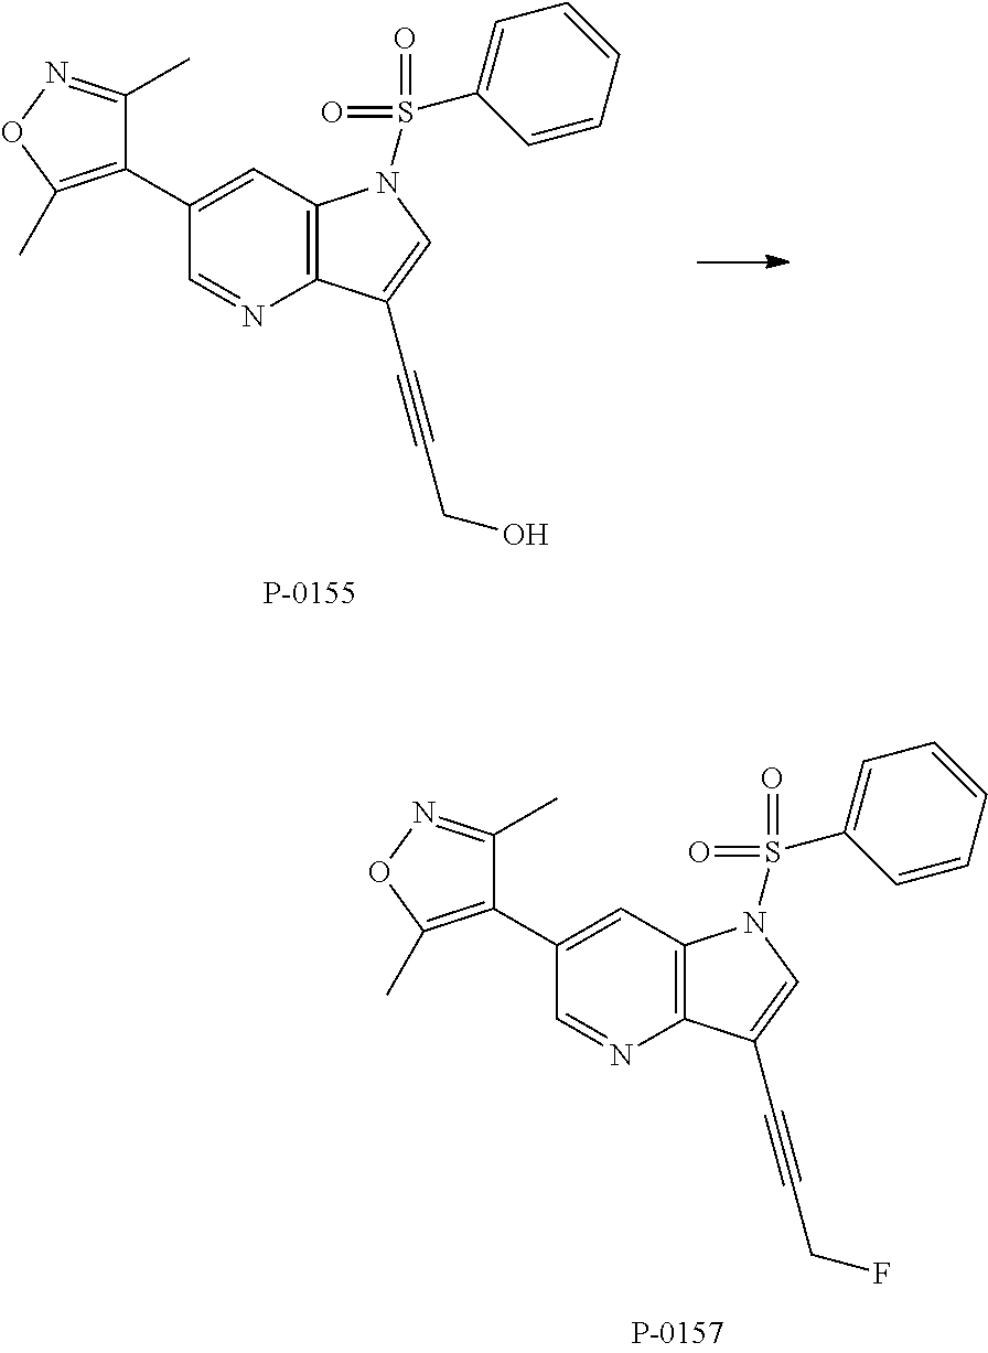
C12=C(C=C(C3=C(C)ON=C3C)C=N1)N(S(C1=CC=CC=C1)(=O)=O)C=C2C#CCF.C12=C(C=C(C3=C(C)ON=C3C)C=N1)N(S(C1=CC=CC=C1)(=O)=O)C=C2C#CCO
